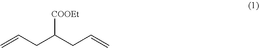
[COOEt]C(CC=C)CC=C
